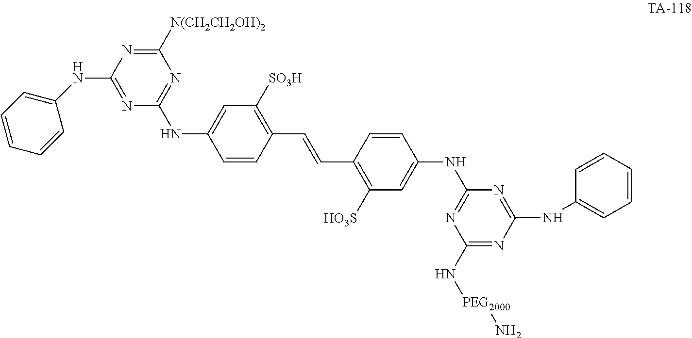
C1(N[PEG2000]N)=NC(NC2=CC=CC=C2)=NC(NC2=CC([HO3S])=C(C=CC3=C([SO3H])C=C(NC4=NC([N(CH2CH2OH)2])=NC(NC5=CC=CC=C5)=N4)C=C3)C=C2)=N1
